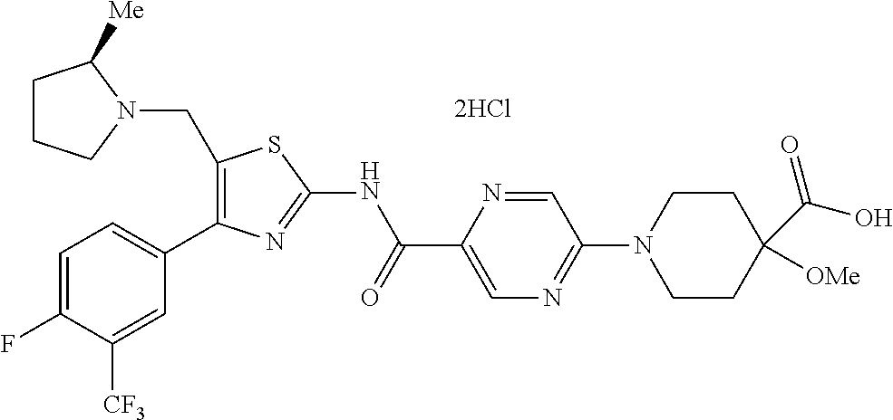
C1(CN2C([Me])CCC2)=C(C2=CC=C(F)C([CF3])=C2)N=C(NC(C2=CN=C(N3CCC(C(O)=O)([OMe])CC3)C=N2)=O)S1
